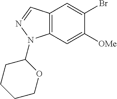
C12=C(C=C(Br)C([OMe])=C1)C=NN2C1CCCCO1
